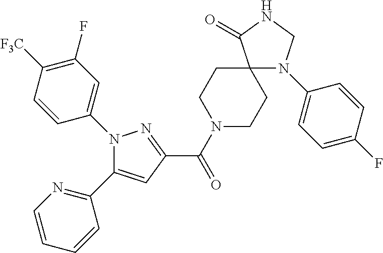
N1(C(C2=NN(C3=CC(F)=C([F3C])C=C3)C(C3=NC=CC=C3)=C2)=O)CCC2(CC1)N(C1=CC=C(F)C=C1)CNC2=O
